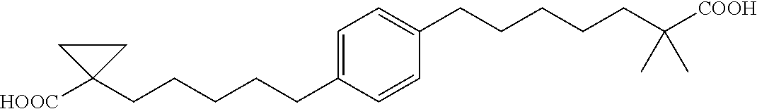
C1=C(CCCCCC2([HOOC])CC2)C=CC(CCCCCC([COOH])(C)C)=C1
